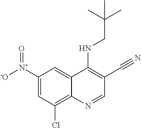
C1(C#N)=C(NCC(C)(C)C)C2=CC([N+]([-O])=O)=CC(Cl)=C2N=C1
